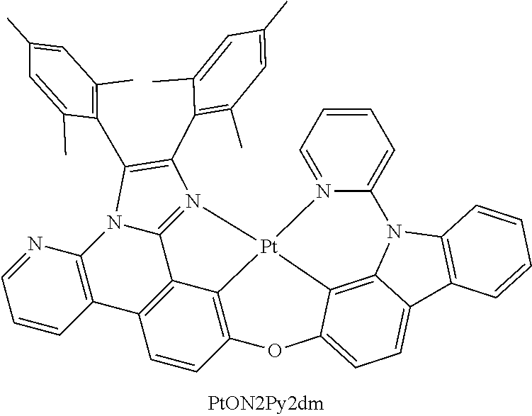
N12=CC=CC=C1N1C3=C4C(=CC=C3C3=C1C=CC=C3)OC1=C3C5=C(C=C1)C1=C(N6C5=N([Pt]243)C(C2=C(C)C=C(C)C=C2C)=C6C2=C(C)C=C(C)C=C2C)N=CC=C1
